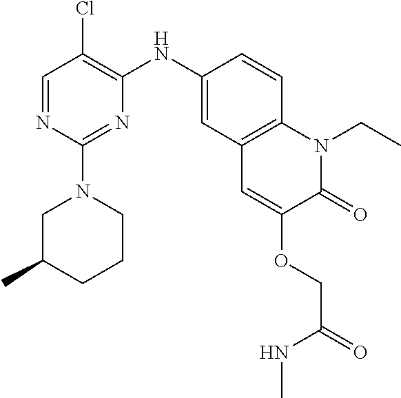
C1=NC(N2CCCC(C)C2)=NC(NC2=CC3=C(C=C2)N(CC)C(=O)C(OCC(NC)=O)=C3)=C1Cl
